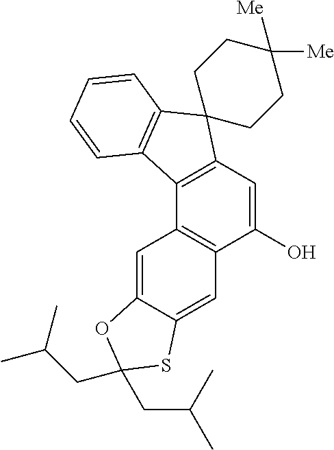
C1(O)=CC2=C(C3=C1C=C1C(=C3)OC(CC(C)C)(CC(C)C)S1)C1=C(C23CCC([Me])([Me])CC3)C=CC=C1
